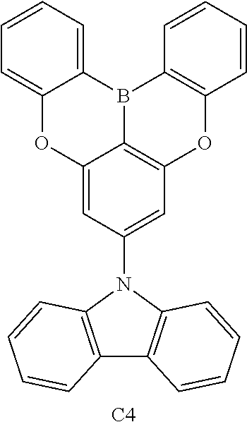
C12=CC(N3C4=C(C5=C3C=CC=C5)C=CC=C4)=CC3=C1B(C1=CC=CC=C1O2)C1=C(O3)C=CC=C1.[C4]
